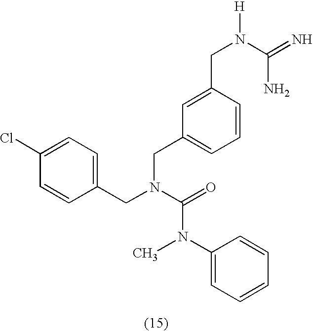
C1=CC(Cl)=CC=C1CN(C(=O)N(C1=CC=CC=C1)C)CC1=CC=CC(CN(C(=N)N)[H])=C1
